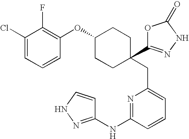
C1(Cl)=CC=CC(OC2CCC(C3=NNC(=O)O3)(CC3=CC=CC(NC4=NNC=C4)=N3)CC2)=C1F
